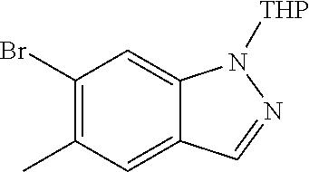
C1(Br)=C(C)C=C2C(=C1)N([THP])N=C2
